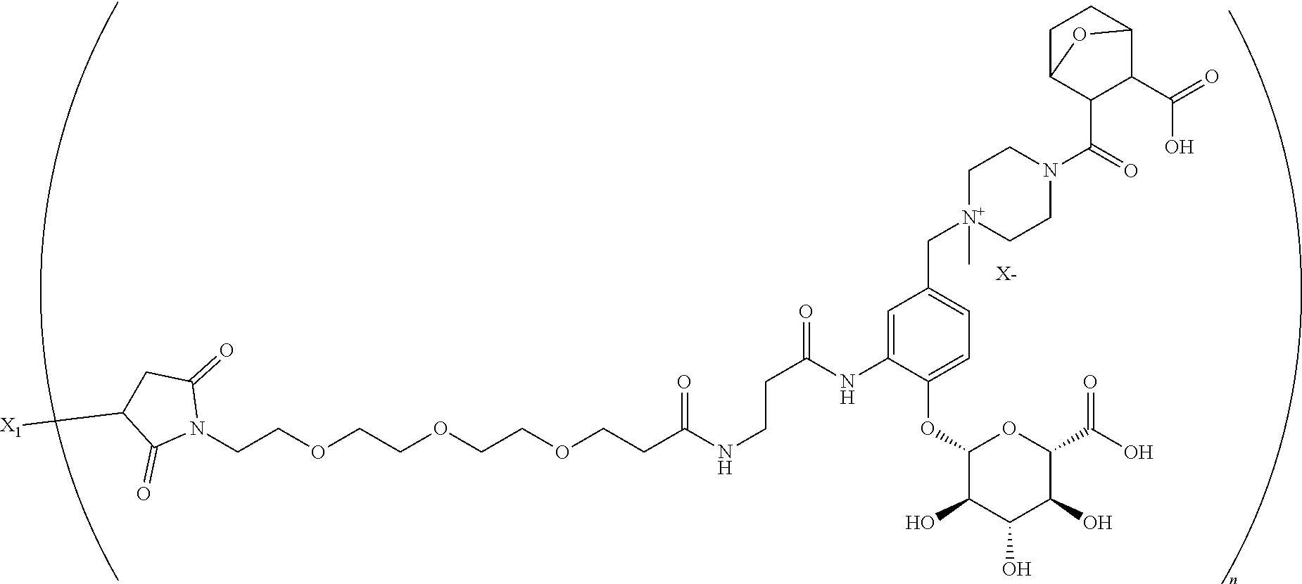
C(COCCOCCOCCC(NCCC(=O)NC1=CC(C[N+]2(C)CCN(C(=O)C3C(C(=O)O)C4CCC3O4)CC2)=CC=C1OC1C(O)C(O)C(O)C(C(O)=O)O1)=O)N1C(=O)CC([X1])C1=O.[X-]
